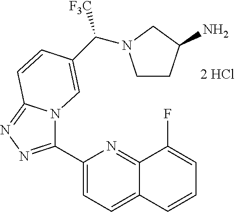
C1(C2=NN=C3N2C=C(C([F3C])N2CCC(N)C2)C=C3)=CC=C2C(=N1)C(F)=CC=C2
